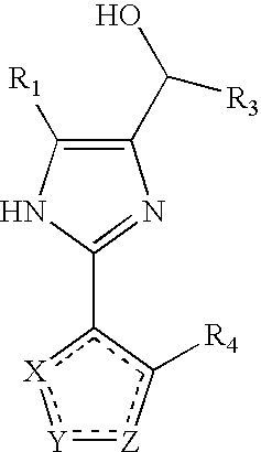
C1(C(O)[R3])=C([R1])NC(c2[X]:[Y]:[Z]c2[R4])=N1
